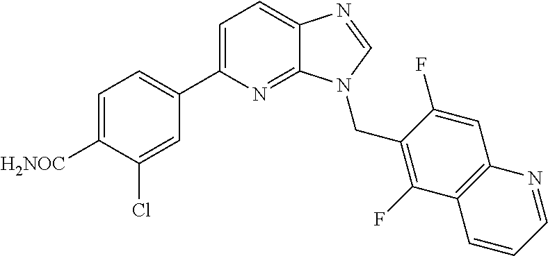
C1=C(C2=CC=C([H2NOC])C(Cl)=C2)N=C2C(=C1)N=CN2CC1=C(F)C2=C(C=C1F)N=CC=C2
